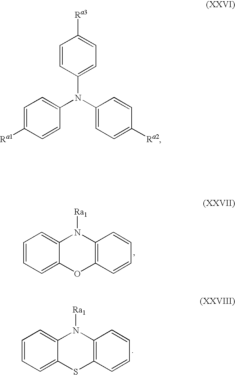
C1=CC=C2C(=C1)N([Ra1])C1=C(O2)C=CC=C1.C1=CC=C2C(=C1)N([Ra1])C1=C(S2)C=CC=C1.C1=C([Ra1])C=CC(N(C2=CC=C([Ra2])C=C2)C2=CC=C([Ra3])C=C2)=C1
